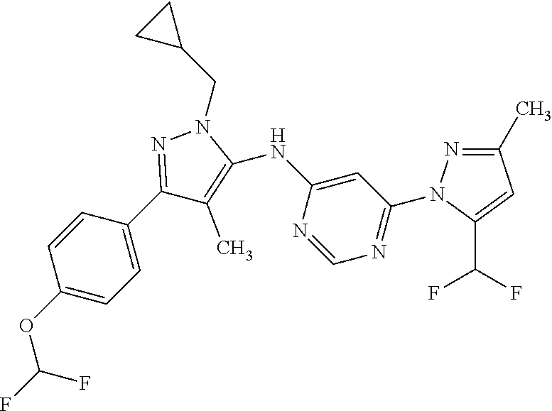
C1(C2=NN(CC3CC3)C(NC3=CC(N4N=C(C)C=C4C(F)F)=NC=N3)=C2C)=CC=C(OC(F)F)C=C1
